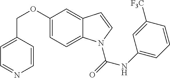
O(C1=CC=C2C(=C1)C=CN2C(NC1=CC=CC([F3C])=C1)=O)CC1=CC=NC=C1
